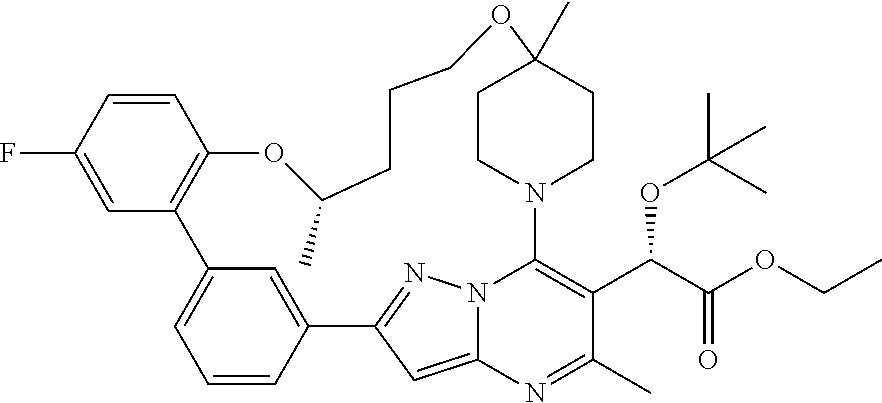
C1=CC(F)=CC2=C1OC(C)CCCOC1(C)CCN(C3=C(C(C(OCC)=O)OC(C)(C)C)C(C)=NC4=CC(=NN43)C3=CC2=CC=C3)CC1
